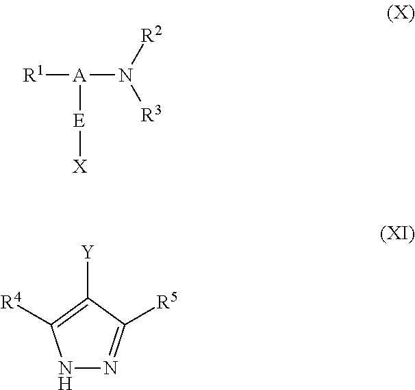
[R1][A](N([R2])[R3])[E][X].N1N=C([R5])C([Y])=C1[R4]
